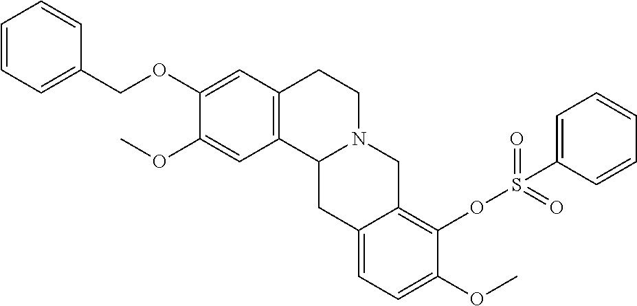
C1(OCC2=CC=CC=C2)=CC2=C(C=C1OC)C1N(CC2)CC2=C(OS(=O)(=O)C3=CC=CC=C3)C(OC)=CC=C2C1
